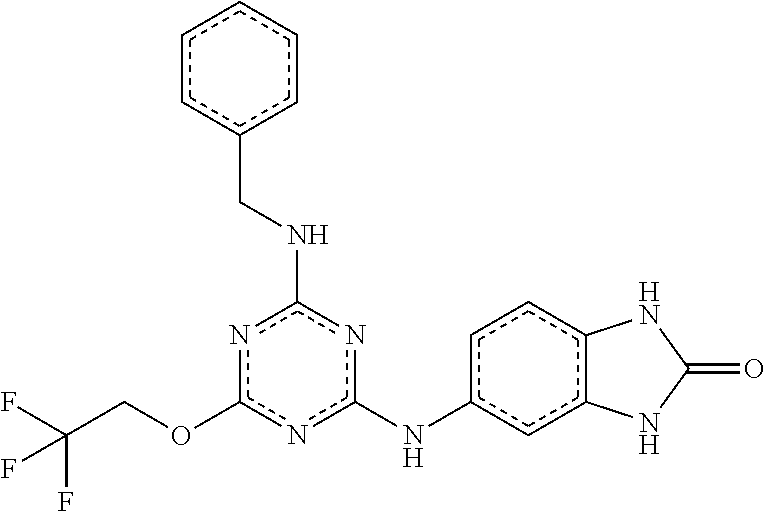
FC(COc1nc(Nc2ccc3c(c2)NC(=O)N3)nc(NCc2ccccc2)n1)(F)F
